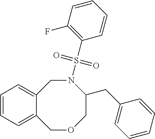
C12=CC=CC=C1COCC(CC1=CC=CC=C1)N(S(C1=C(F)C=CC=C1)(=O)=O)C2
